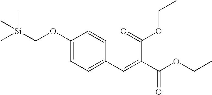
C1(OC[Si](C)(C)C)=CC=C(C=C(C(=O)OCC)C(OCC)=O)C=C1
